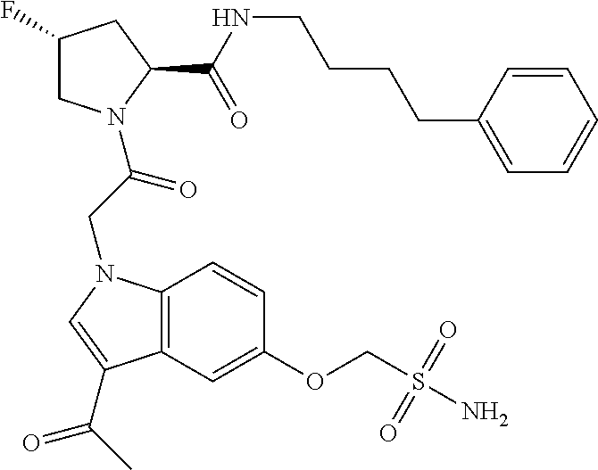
C1(F)CN(C(CN2C3=C(C=C(OCS(N)(=O)=O)C=C3)C(C(C)=O)=C2)=O)C(C(NCCCCC2=CC=CC=C2)=O)C1
